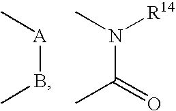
CB[A]C.CC(N(C)[R14])=O
